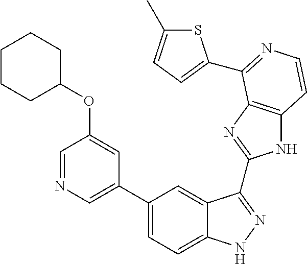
C1(C2=CN=CC(OC3CCCCC3)=C2)=CC=C2C(=C1)C(C1=NC3=C(N1)C=CN=C3C1=CC=C(C)S1)=NN2
